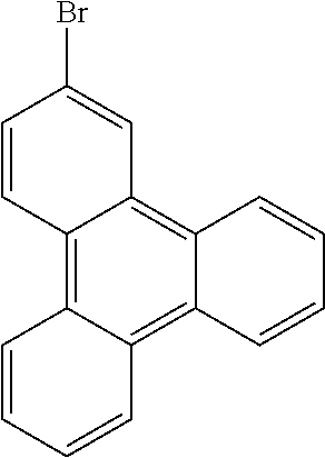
C1=CC2=C3C(=C4C(=C2C=C1Br)C=CC=C4)C=CC=C3
